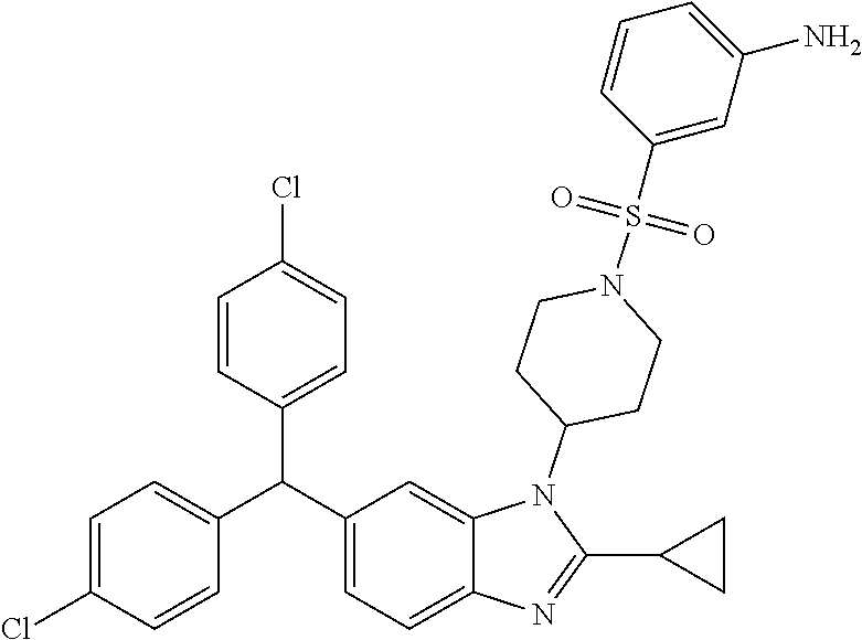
C1=CC(Cl)=CC=C1C(C1=CC=C2C(=C1)N(C1CCN(S(C3=CC(N)=CC=C3)(=O)=O)CC1)C(C1CC1)=N2)C1=CC=C(Cl)C=C1
